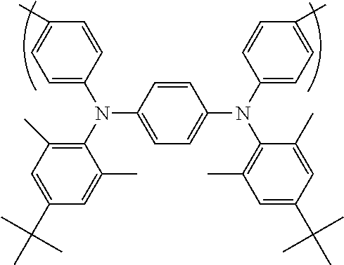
C1=CC(N(C2=C(C)C=C(C(C)(C)C)C=C2C)C2=CC=C(C)C=C2)=CC=C1N(C1=C(C)C=C(C(C)(C)C)C=C1C)C1=CC=C(C)C=C1
